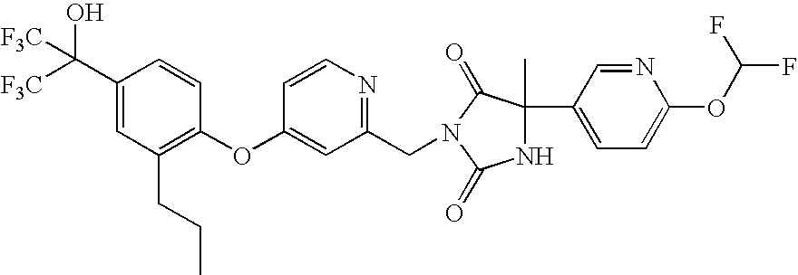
C1(C([F3C])(O)[F3C])=CC(CCC)=C(OC2=CC(CN3C(=O)C(C)(C4=CC=C(OC(F)F)N=C4)NC3=O)=NC=C2)C=C1
